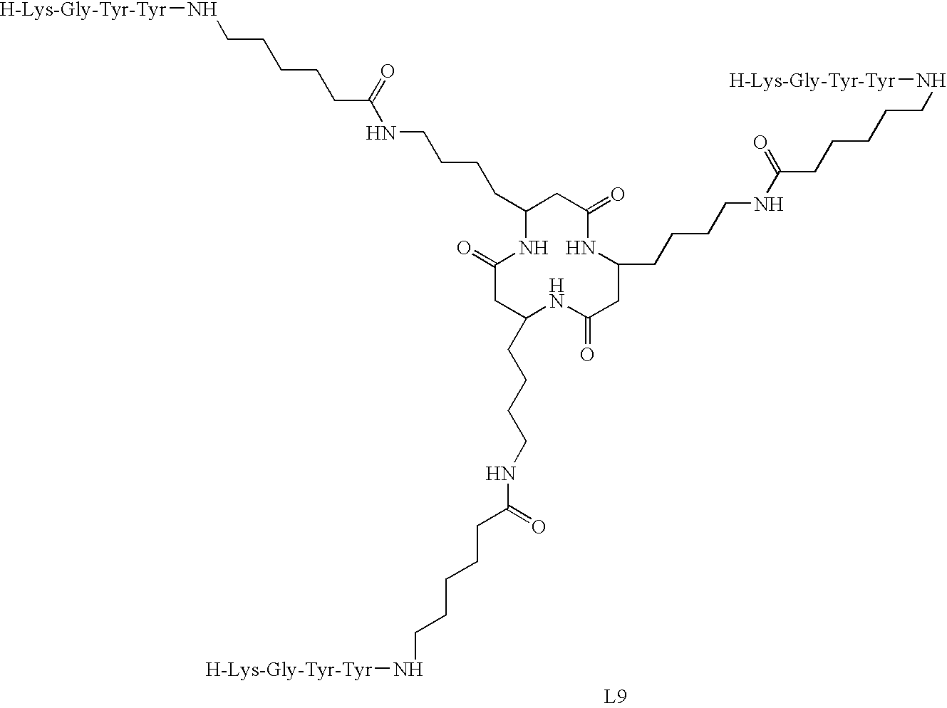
C1(CCCCNC(CCCCCN[H-Lys-Gly-Tyr-Tyr])=O)NC(=O)CC(CCCCNC(CCCCCN[H-Lys-Gly-Tyr-Tyr])=O)NC(=O)CC(CCCCNC(CCCCCN[H-Lys-Gly-Tyr-Tyr])=O)NC(=O)C1
